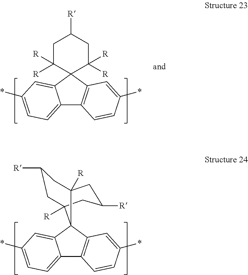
C12=CC=C(*)C=C1C1(C3=C2C=CC(*)=C3)C([R])([R])CC([R])CC1([R])[R].C12=CC=C(*)C=C1C1(C3=C2C=CC(*)=C3)C2([R])CC([R])CC1([R])CC([R])C2
